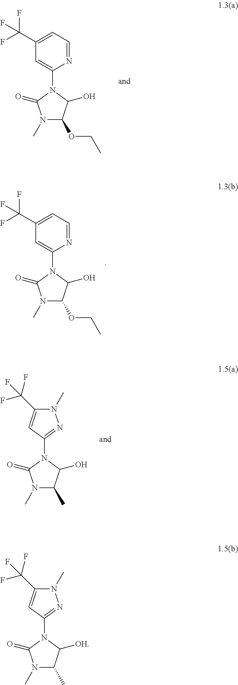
C1=C(N2C(=O)N(C)C(OCC)C2O)N=CC=C1C(F)(F)F.C1=C(N2C(=O)N(C)C(OCC)C2O)N=CC=C1C(F)(F)F.C1(N2C(=O)N(C)C(C)C2O)=NN(C)C(C(F)(F)F)=C1.C1(N2C(=O)N(C)C(C)C2[OH])=NN(C)C(C(F)(F)F)=C1
